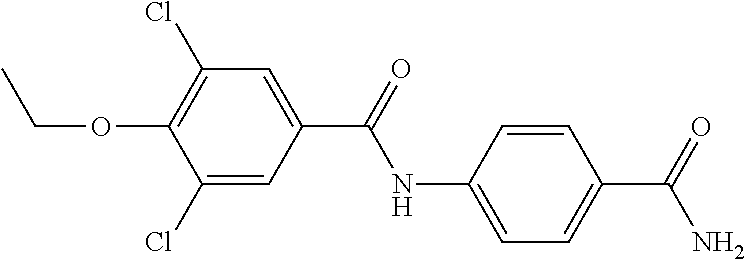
C1=C(NC(=O)C2=CC(Cl)=C(OCC)C(Cl)=C2)C=CC(C(=O)N)=C1
